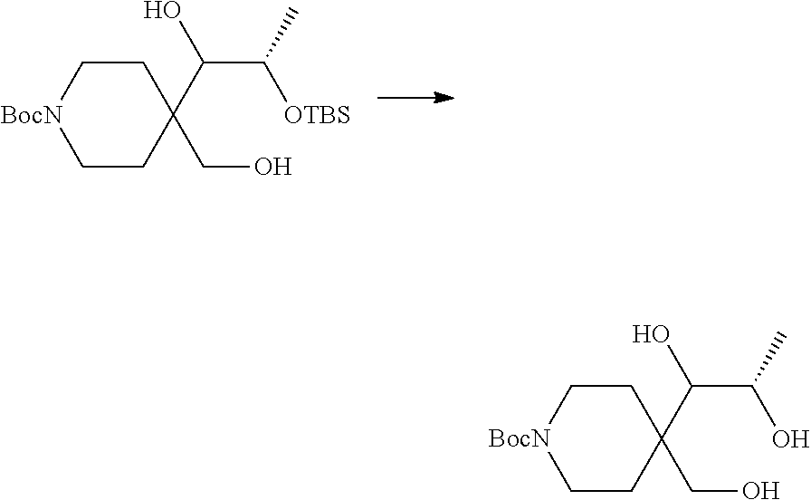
C1CC(CO)(C(C([OTBS])C)O)CC[BocN]1.C1CC(CO)(C(C(O)C)O)CC[BocN]1
